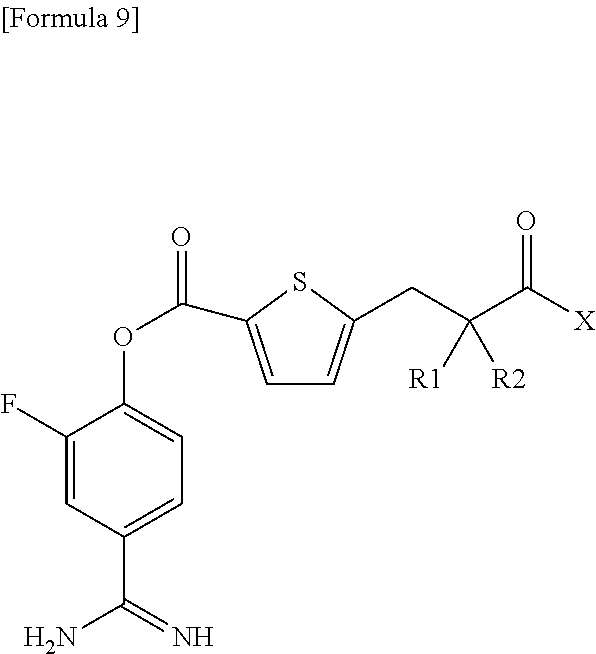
C1(F)=CC(C(N)=N)=CC=C1OC(=O)C1=CC=C(CC(C([X])=O)([R2])[R1])S1
